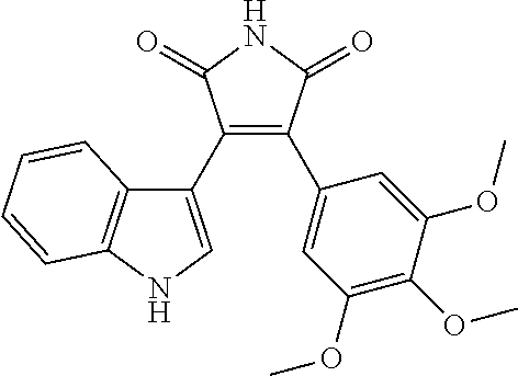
C1(C2=CNC3=C2C=CC=C3)=C(C2=CC(OC)=C(OC)C(OC)=C2)C(=O)NC1=O
